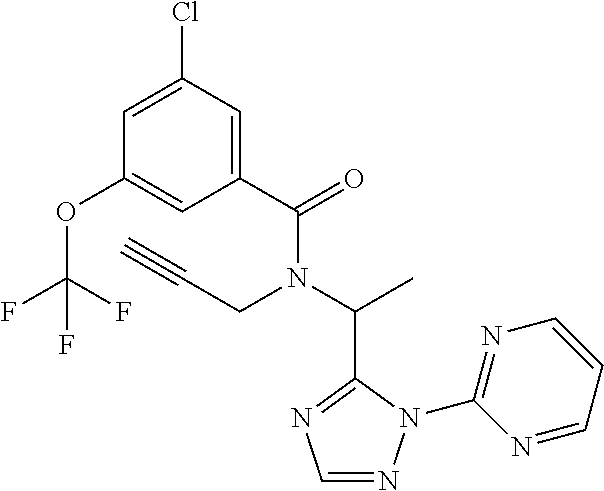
C1(C(=O)N(C(C)C2=NC=NN2C2=NC=CC=N2)CC#C)=CC(Cl)=CC(OC(F)(F)F)=C1
